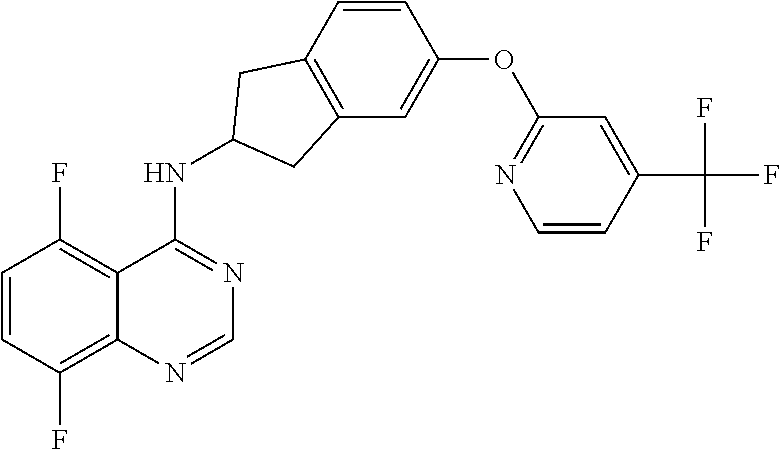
C1=CC(F)=C2C(=C1F)C(NC1CC3=C(C=C(OC4=NC=CC(C(F)(F)F)=C4)C=C3)C1)=NC=N2
